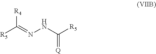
[R5]C(=NNC([R5])=[Q])[R4]
